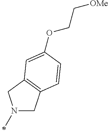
N1(C)CC2=C(C1)C=C(OCC[OMe])C=C2
